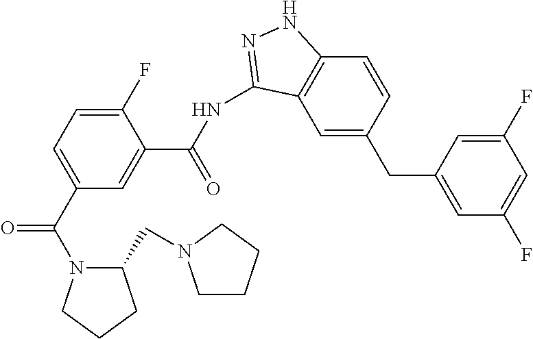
C12=C(C=C(CC3=CC(F)=CC(F)=C3)C=C1)C(NC(=O)C1=CC(C(N3C(CN4CCCC4)CCC3)=O)=CC=C1F)=NN2
